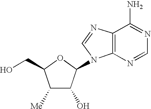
C1([Me])C(O)C(N2C3=C(N=C2)C(N)=NC=N3)OC1CO
